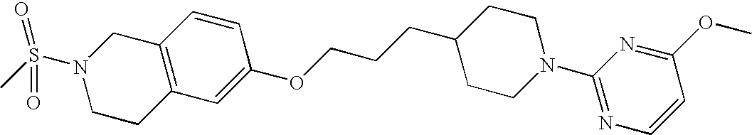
C12=C(C=C(OCCCC3CCN(C4=NC=CC(OC)=N4)CC3)C=C1)CCN(S(C)(=O)=O)C2
